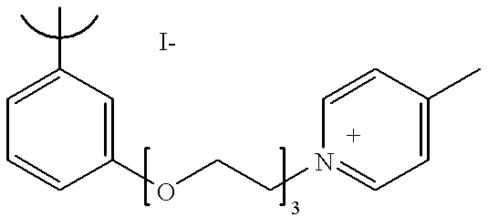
C1=C(C)C=C(OCCN2=CC=C(C)C=C2)C=C1
